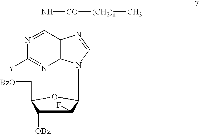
N1=C(N[CO][(CH2)n]C)C2=C(N=C1[Y])N(C1C(F)C([OBz])C(C[BzO])O1)C=N2
